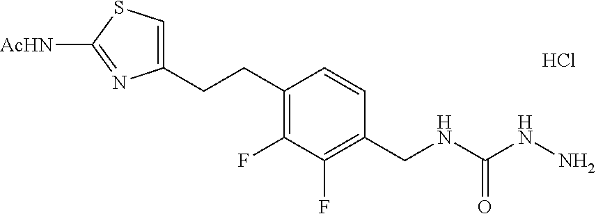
C1(CCC2=C(F)C(F)=C(CNC(NN)=O)C=C2)=CSC([AcHN])=N1.Cl
